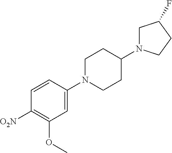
C1=CC(N2CCC(N3CC(F)CC3)CC2)=CC(OC)=C1[O2N]
